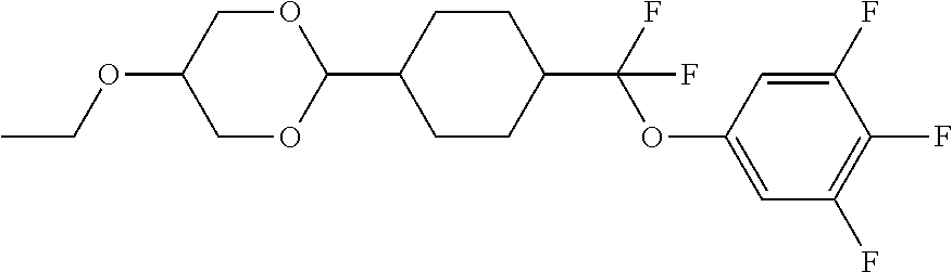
C(OC1COC(C2CCC(C(OC3=CC(F)=C(F)C(F)=C3)(F)F)CC2)OC1)C
